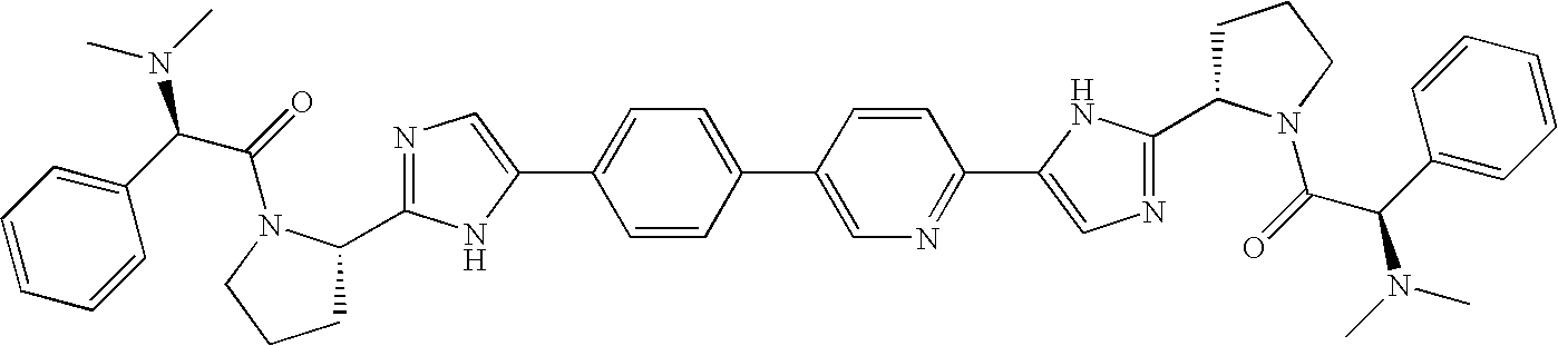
N1=C(C2CCCN2C(C(C2=CC=CC=C2)N(C)C)=O)NC(C2=CC=C(C3=CN=C(C4=CN=C(C5CCCN5C(C(C5=CC=CC=C5)N(C)C)=O)N4)C=C3)C=C2)=C1
